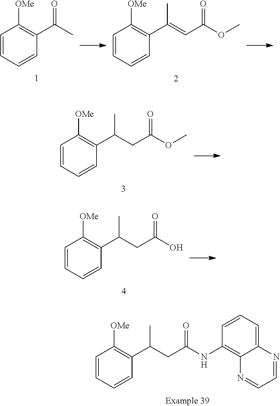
[OMe]C1=C(C(CC(NC2=C3C(=CC=C2)N=CC=N3)=O)C)C=CC=C1.[OMe]C1=C(C(C)=O)C=CC=C1.[OMe]C1=C(C(=CC(OC)=O)C)C=CC=C1.[OMe]C1=C(C(CC(OC)=O)C)C=CC=C1.[OMe]C1=C(C(CC(O)=O)C)C=CC=C1
